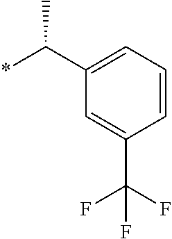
C1(C(*)C)=CC=CC(C(F)(F)F)=C1
